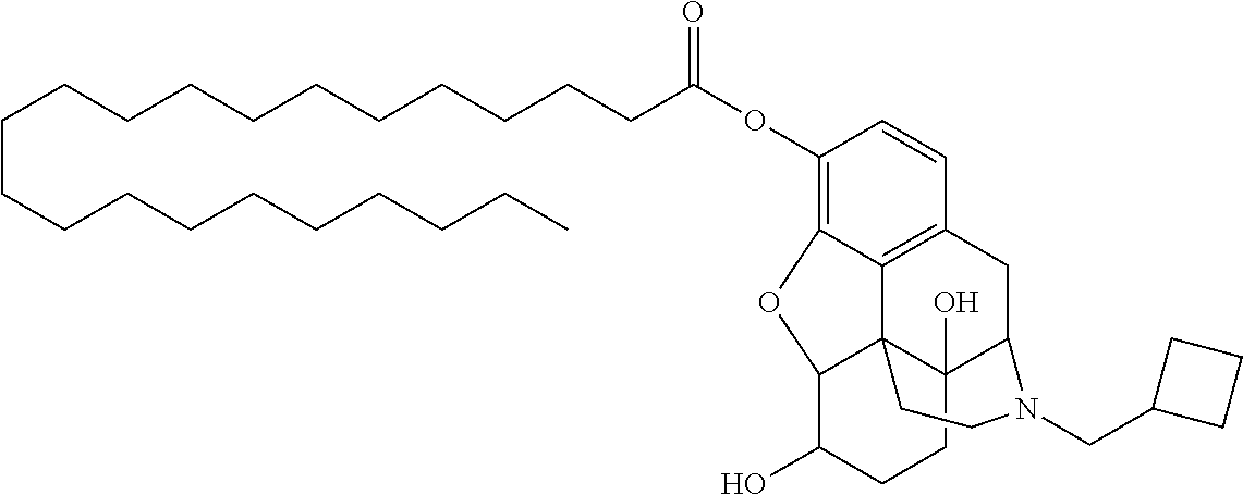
C1(OC(CCCCCCCCCCCCCCCCCCCCC)=O)=C2C3=C(C=C1)CC1C4(O)C3(C(C(O)CC4)O2)CCN1CC1CCC1
